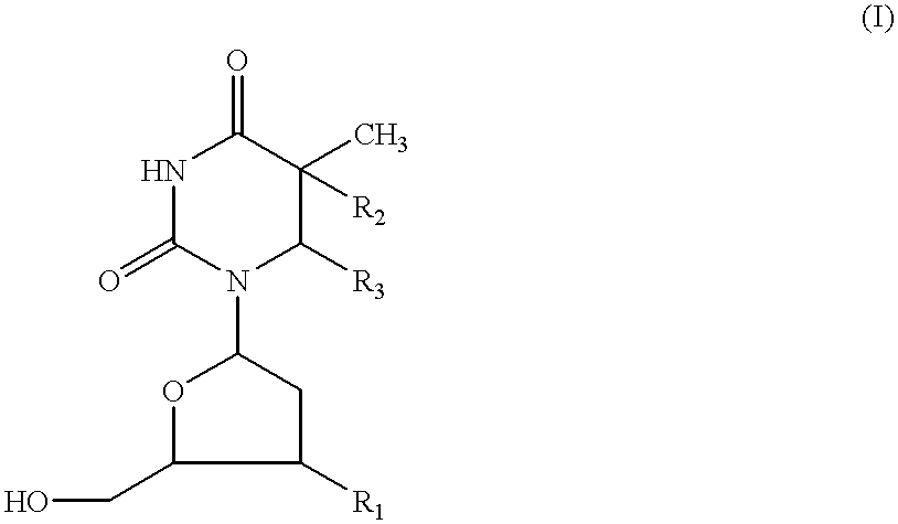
N1C(=O)N(C2OC(CO)C([R1])C2)C([R3])C(C)([R2])C1=O
